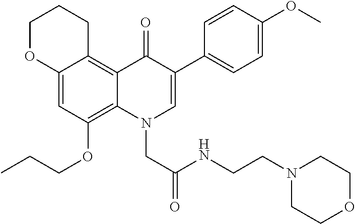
C12=CC(OCCC)=C3C(=C1CCCO2)C(=O)C(C1=CC=C(OC)C=C1)=CN3CC(=O)NCCN1CCOCC1
